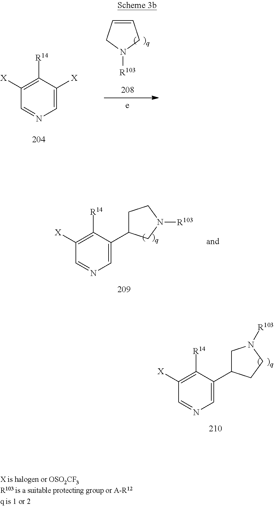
C1=C([X])C([R14])=C([X])C=N1.C1=CCN([R103])C1.C1=C(C2CN([R103])CC2)C([R14])=C([X])C=N1.C1=C(C2CCN([R103])C2)C([R14])=C([X])C=N1
